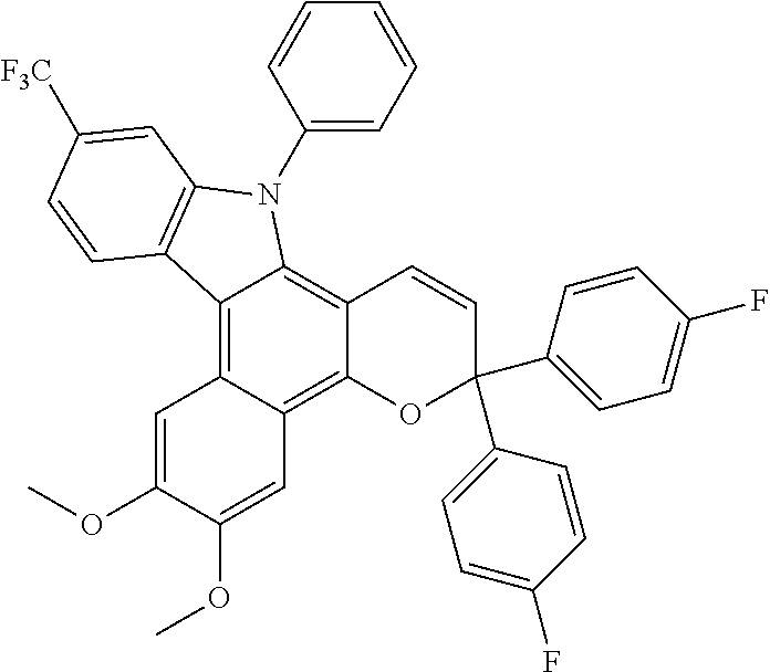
C12=C3C(=C4C(=C1N(C1=CC=CC=C1)C1=C2C=CC([F3C])=C1)C=CC(C1=CC=C(F)C=C1)(C1=CC=C(F)C=C1)O4)C=C(OC)C(OC)=C3
